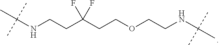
C(NCCC(CCOCCNC(C)(C)C)(F)F)(C)(C)C
